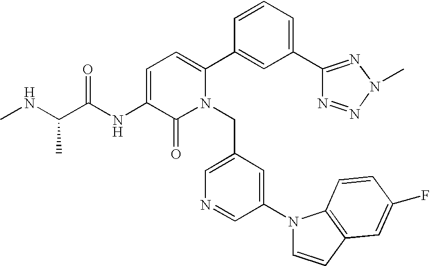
C1=C(NC(C(NC)C)=O)C(=O)N(CC2=CN=CC(N3C=CC4=C3C=CC(F)=C4)=C2)C(C2=CC(C3=NN(C)N=N3)=CC=C2)=C1
